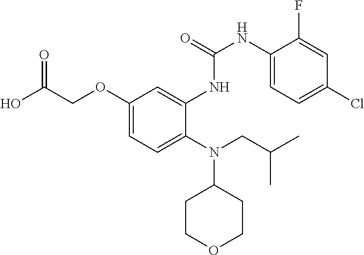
C1(OCC(O)=O)=CC=C(N(CC(C)C)C2CCOCC2)C(NC(NC2=CC=C(Cl)C=C2F)=O)=C1
